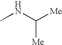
CNC([Me])[Me]
